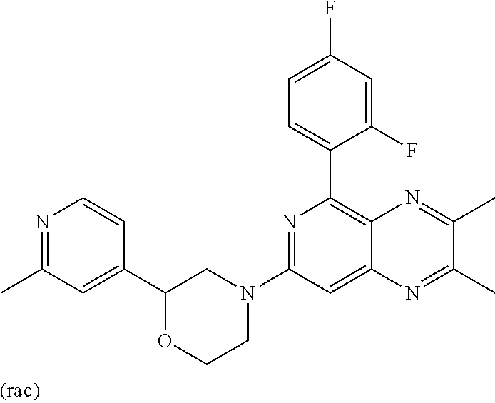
C1(C2=CC(C)=NC=C2)OCCN(C2=NC(C3=CC=C(F)C=C3F)=C3C(=C2)N=C(C)C(C)=N3)C1
